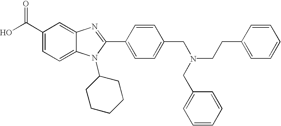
OC(C1=CC=C2C(=C1)N=C(C1=CC=C(CN(CCC3=CC=CC=C3)CC3=CC=CC=C3)C=C1)N2C1CCCCC1)=O
